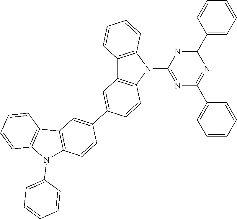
C12=C(N(C3=NC(C4=CC=CC=C4)=NC(C4=CC=CC=C4)=N3)C3=C1C=C(C1=CC4=C(C=C1)N(C1=CC=CC=C1)C1=C4C=CC=C1)C=C3)C=CC=C2
